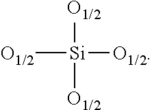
[O1/2][Si]([O1/2])([O1/2])[O1/2]
